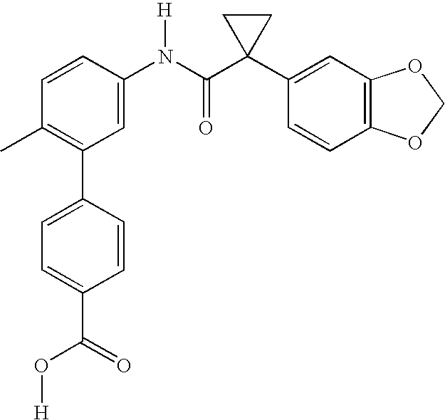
C1(N(C(C2(C3=CC4=C(C=C3)OCO4)CC2)=O)[H])=CC(C2=CC=C(C(=O)O[H])C=C2)=C(C)C=C1
